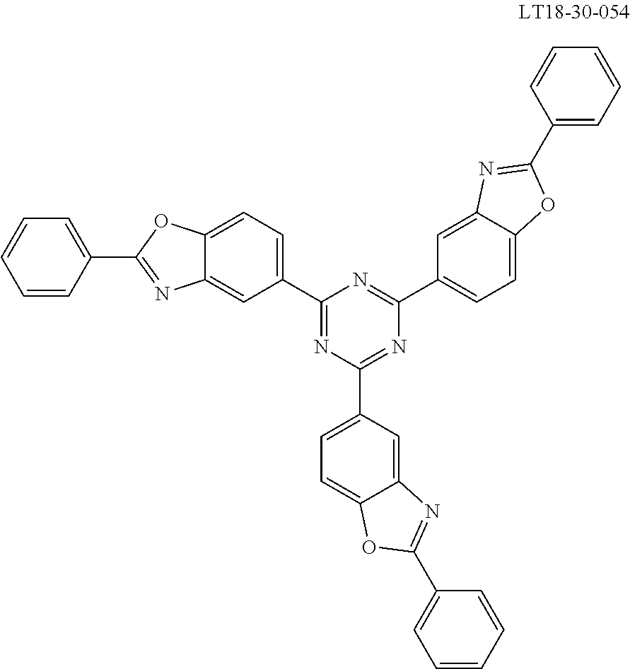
C1=C2C(=CC(C3=NC(C4=CC=C5C(=C4)N=C(C4=CC=CC=C4)O5)=NC(C4=CC=C5C(=C4)N=C(C4=CC=CC=C4)O5)=N3)=C1)N=C(C1=CC=CC=C1)O2
